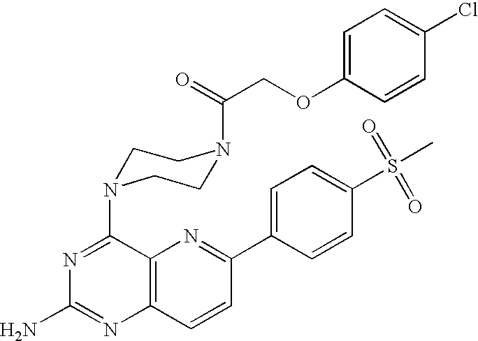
C1=C(OCC(=O)N2CCN(C3=NC(N)=NC4=C3N=C(C3=CC=C(S(C)(=O)=O)C=C3)C=C4)CC2)C=CC(Cl)=C1
